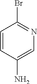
C1=CC(N)=CN=C1Br
